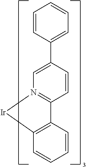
C1=CC(C2=CC=CC=C2)=CN2=C1C1=C(C=CC=C1)[Ir]2
